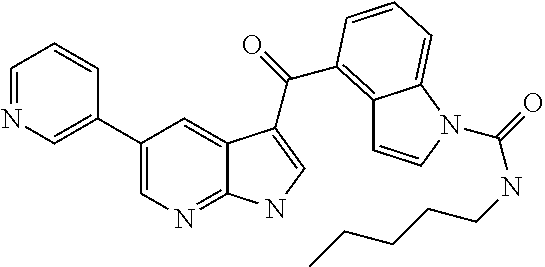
C1(C2=CN=CC=C2)=CN=C2C(=C1)C(C(=O)C1=C3C=CN(C(=O)NCCCCC)C3=CC=C1)=CN2
